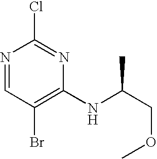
N1=CC(Br)=C(NC(COC)C)N=C1Cl
